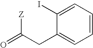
O=C(CC1=CC=CC=C1I)[Z]
